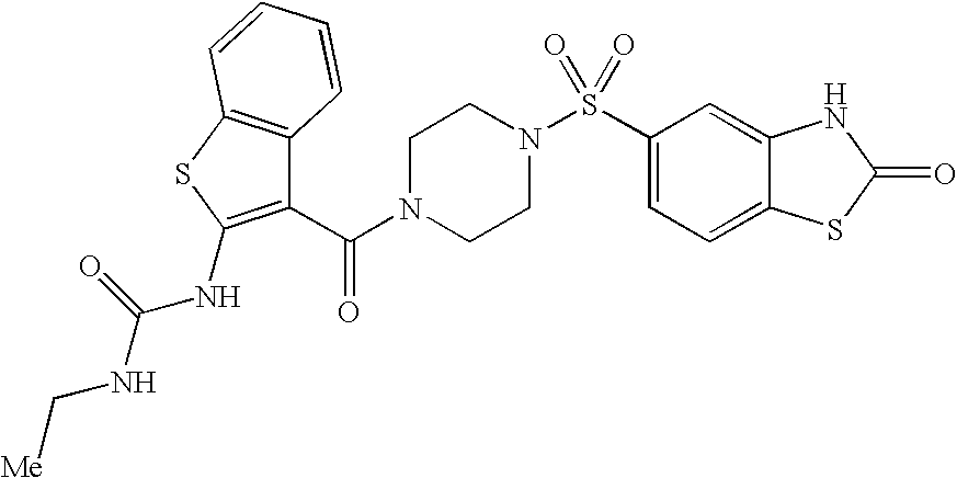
C1(C(=O)N2CCN(S(C3=CC=C4C(=C3)NC(=O)S4)(=O)=O)CC2)=C(NC(NC[Me])=O)SC2=C1C=CC=C2
